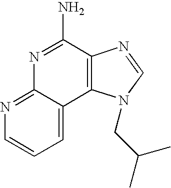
N1=C2C(=CC=C1)C1=C(C(N)=N2)N=CN1CC(C)C
